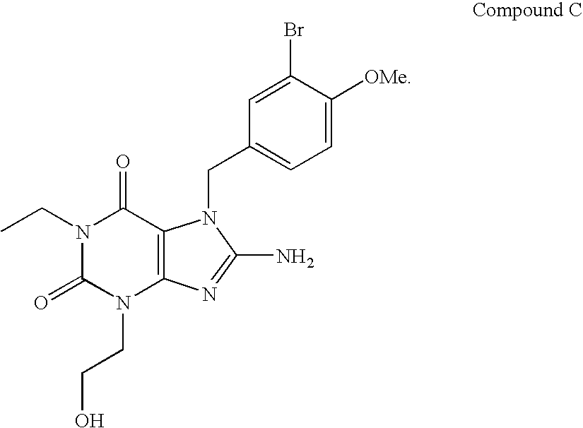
N1(CC)C(=O)N(CCO)C2=C(C1=O)N(CC1=CC=C([OMe])C(Br)=C1)C(N)=N2
